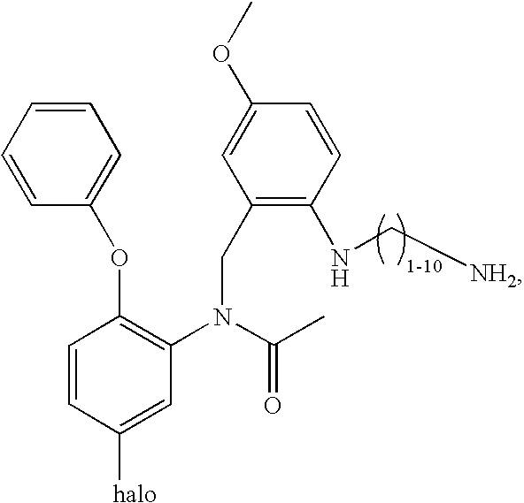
C1=CC=CC(OC2=C(N(C(C)=O)CC3=C(NC[NH2])C=CC(OC)=C3)C=C([halo])C=C2)=C1
